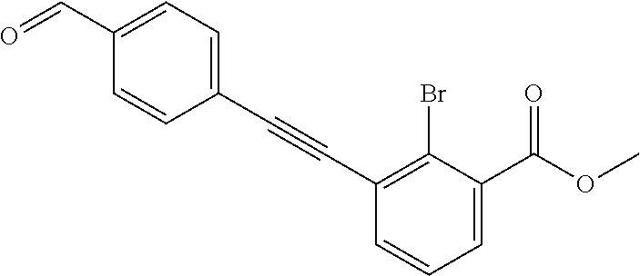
C1(C=O)=CC=C(C#CC2=C(Br)C(C(OC)=O)=CC=C2)C=C1
